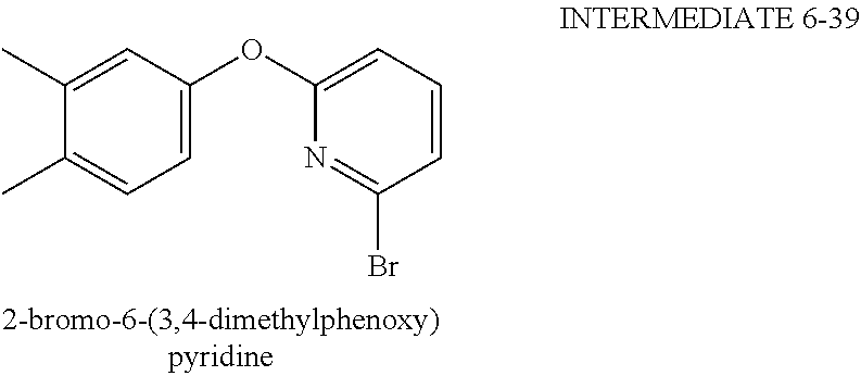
C1(C)=CC(OC2=CC=CC(Br)=N2)=CC=C1C
